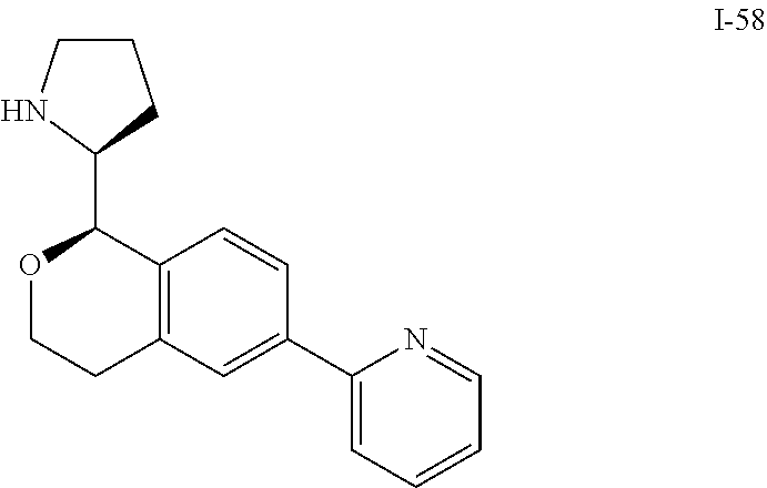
C12=C(C=C(C3=CC=CC=N3)C=C1)CCOC2C1CCCN1
